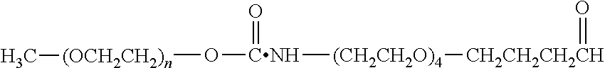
[CNH](=O)(O[(OCH2CH2)n]C)[(CH2CH2O)4][CH2CH2CH2CH]=O
